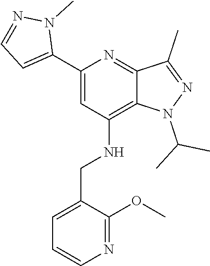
C1(C2=CC=NN2C)=CC(NCC2=CC=CN=C2OC)=C2C(=N1)C(C)=NN2C(C)C
